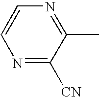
N1=C([CN])C(C)=NC=C1
